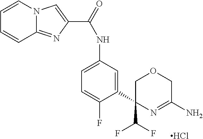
C(NC1=CC=C(F)C(C2(C(F)F)COCC(N)=N2)=C1)(=O)C1=CN2C(=N1)C=CC=C2.Cl
